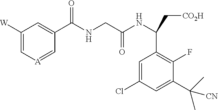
C1([W])=C[A]=CC(C(NCC(NC(C[CO2H])C2=C(F)C(C(C)(C)[CN])=CC(Cl)=C2)=O)=O)=C1
